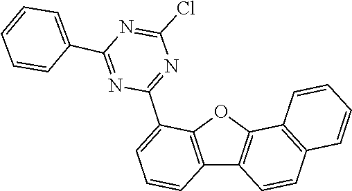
C1(Cl)=NC(C2=CC=CC=C2)=NC(C2=CC=CC3=C2OC2=C3C=CC3=C2C=CC=C3)=N1
